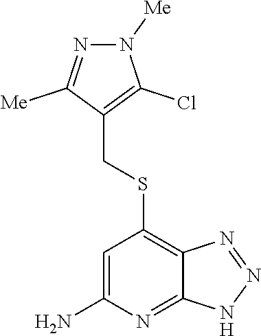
N1=C([Me])C(CSC2=C3C(=NC(N)=C2)NN=N3)=C(Cl)N1[Me]
